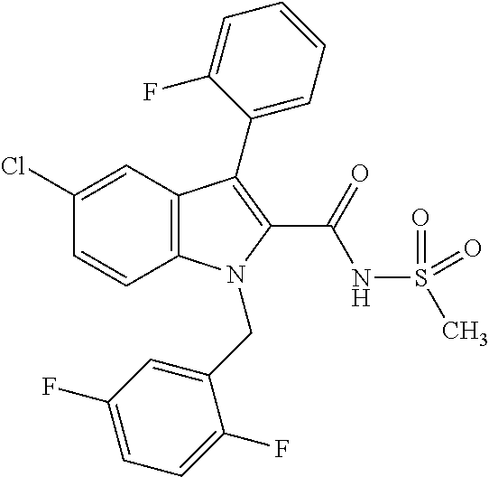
C1(Cl)=CC2=C(C=C1)N(CC1=CC(F)=CC=C1F)C(C(NS(C)(=O)=O)=O)=C2C1=CC=CC=C1F
